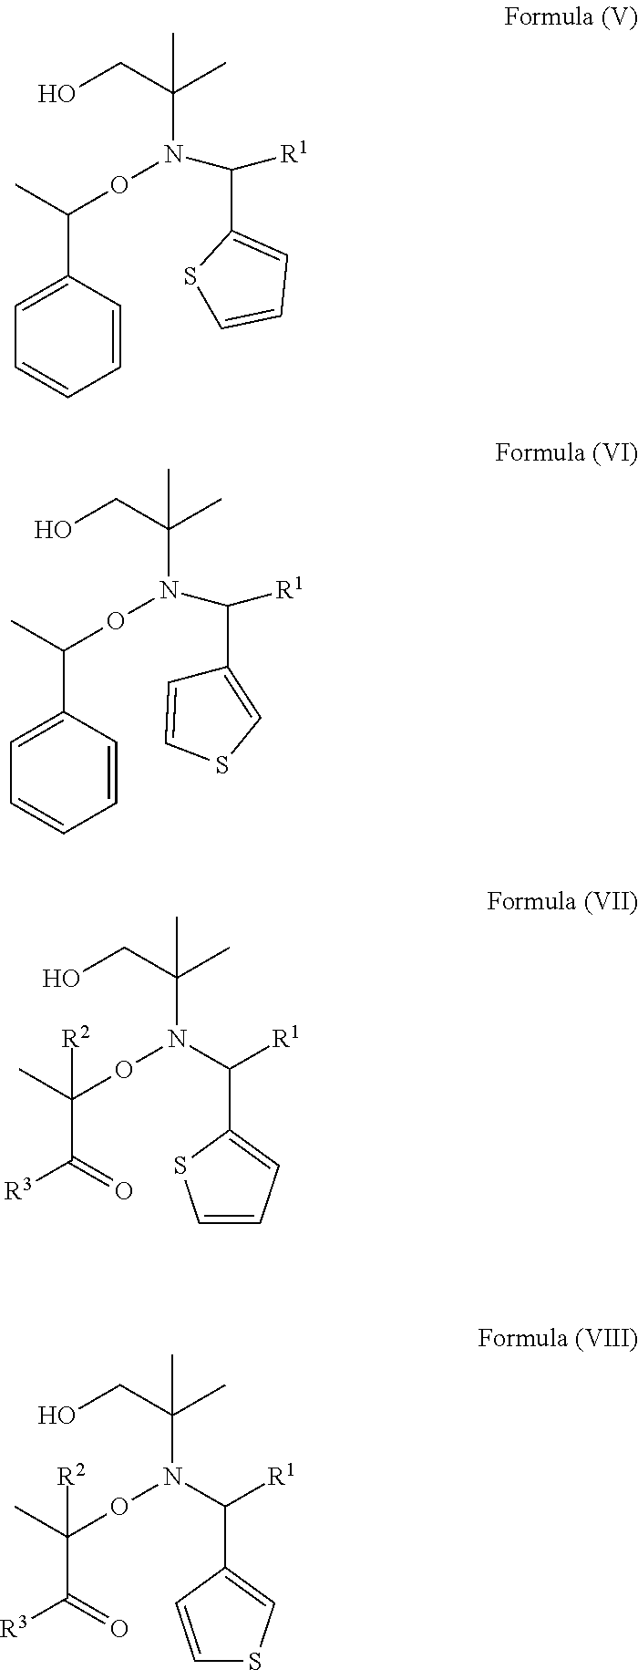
OCC(C)(C)N(OC(C1=CC=CC=C1)C)C([R1])C1=CC=CS1.OCC(C)(C)N(OC(C1=CC=CC=C1)C)C(C1=CSC=C1)[R1].OCC(C)(C)N(OC(C(=O)[R3])(C)[R2])C([R1])C1=CC=CS1.OCC(C)(C)N(OC(C(=O)[R3])(C)[R2])C([R1])C1=CSC=C1
